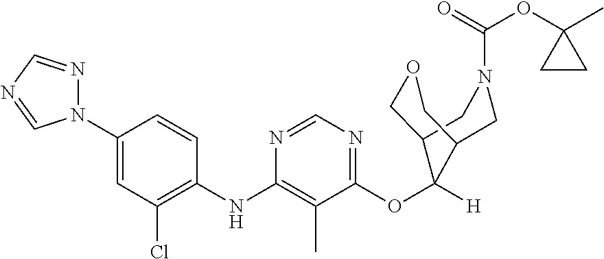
C1=CC(NC2=C(C)C(OC3([H])C4COCC3CN(C(=O)OC3(C)CC3)C4)=NC=N2)=C(Cl)C=C1N1N=CN=C1
